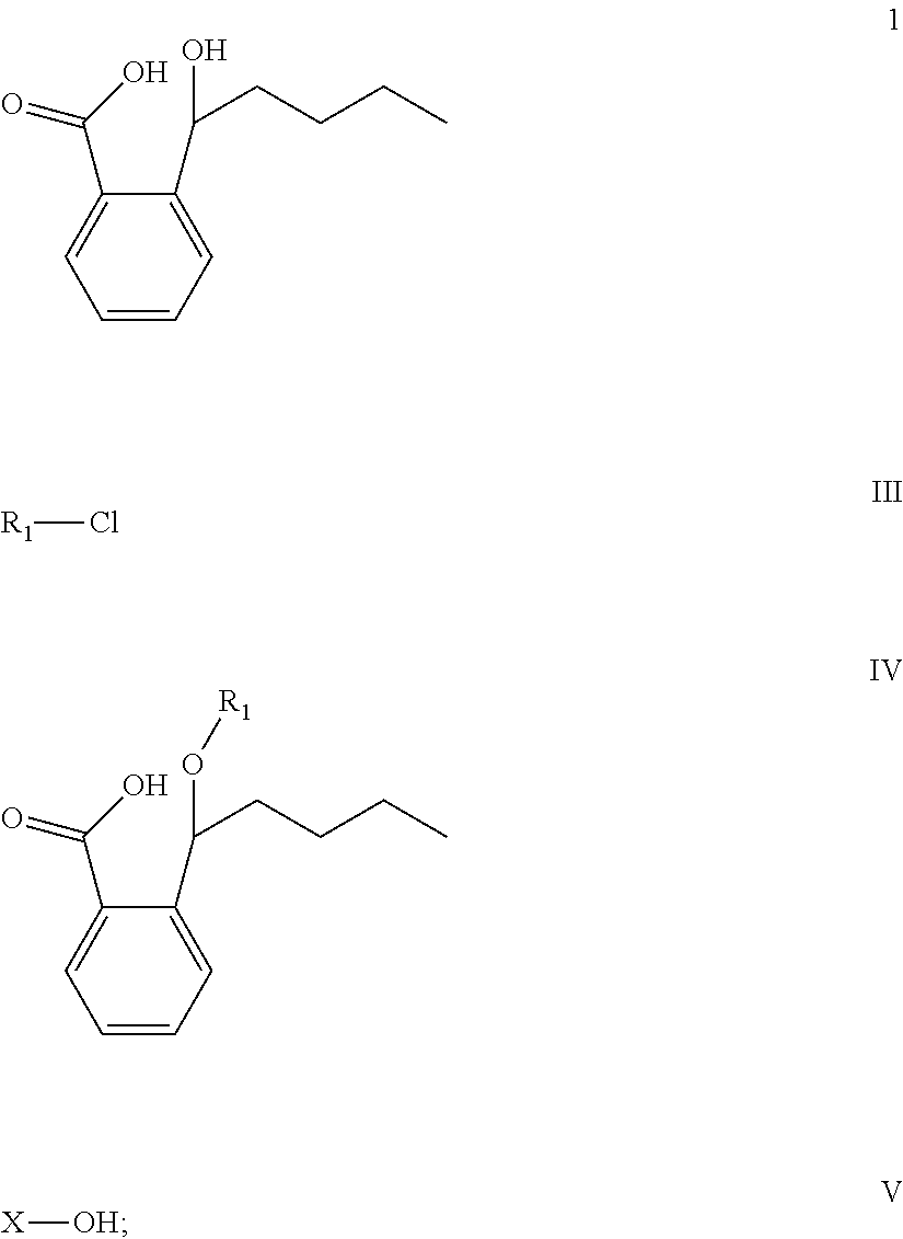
C1=CC=C(C(O)CCCC)C(C(=O)O)=C1.[R1]Cl.C1=CC=C(C(O[R1])CCCC)C(C(=O)O)=C1.[X][OH]
